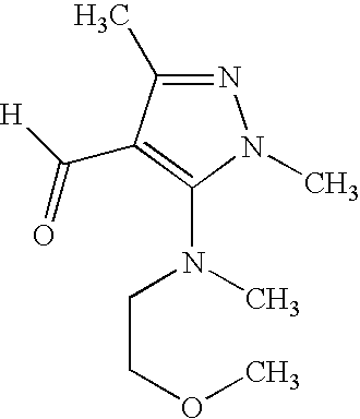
N1=C(C)C(C([H])=O)=C(N(CCOC)C)N1C
